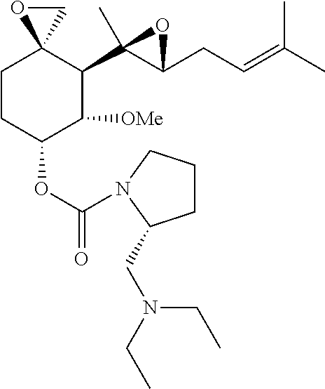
C1CC(OC(=O)N2CCCC2CN(CC)CC)C([OMe])C(C2(C)C(CC=C(C)C)O2)C12CO2
